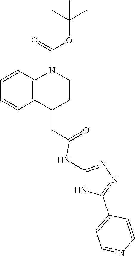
C1(CC(=O)NC2=NN=C(C3=CC=NC=C3)N2)CCN(C(=O)OC(C)(C)C)C2=C1C=CC=C2
